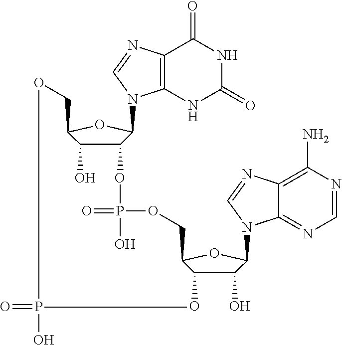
C12=C(NC(=O)NC1=O)N(C1C(OP(=O)(O)OCC3C(O)C(O)C(N4C5=NC=NC(N)=C5N=C4)O3)C(O)C(CO)O1)C=N2.O=PO
